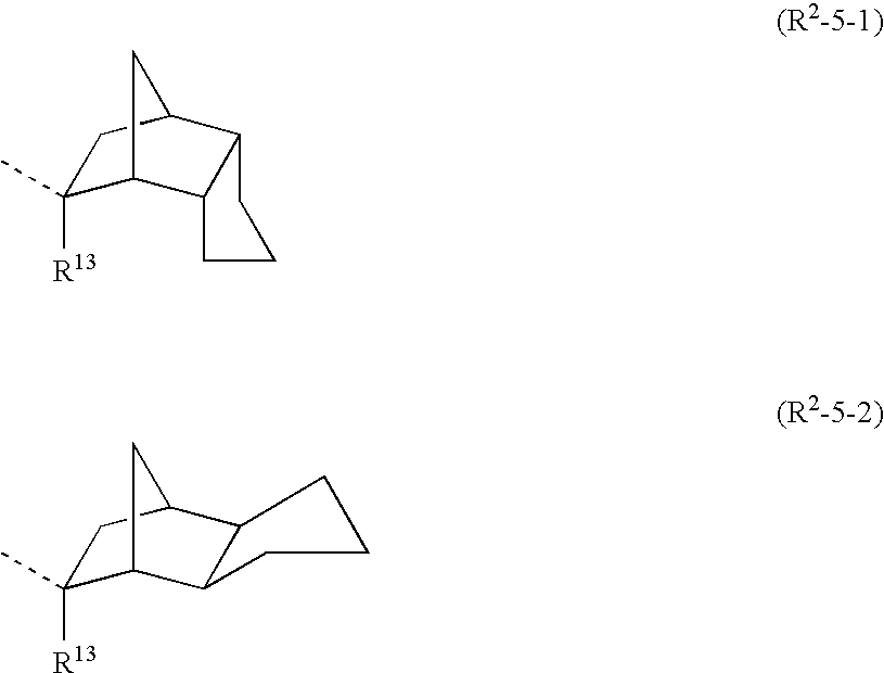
C1([R13])(C)C2C3C(C(C1)C2)CCC3.C1([R13])(C)C2C3C(C(C1)C2)CCCC3
